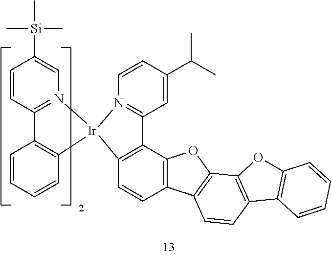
C1=CC2=C(C3=C1[Ir]1(N4=C3C=C(C(C)C)C=C4)N3=C(C=CC([Si](C)(C)C)=C3)C3=C1C=CC=C3)OC1=C2C=CC2=C1OC1=C2C=CC=C1
